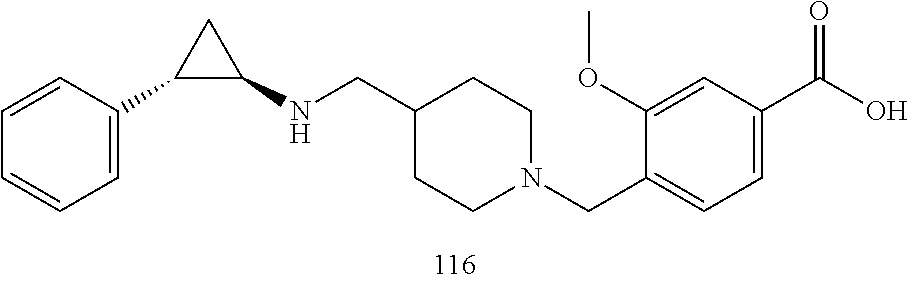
N(C1CC1C1=CC=CC=C1)CC1CCN(CC2=CC=C(C(O)=O)C=C2OC)CC1
